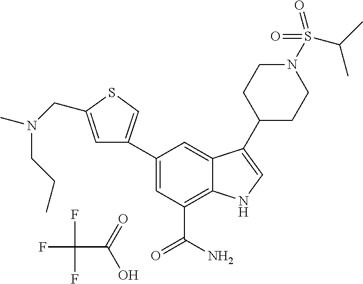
FC(F)(F)C(=O)O.C1=C(C2=CSC(CN(C)CCC)=C2)C=C2C(=C1C(N)=O)NC=C2C1CCN(S(C(C)C)(=O)=O)CC1
